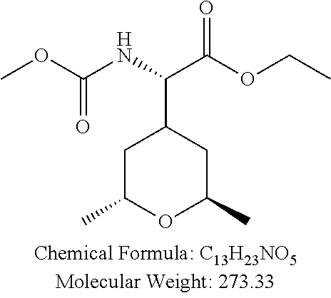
C1C(C)OC(C)CC1C(NC(OC)=O)C(OCC)=O
